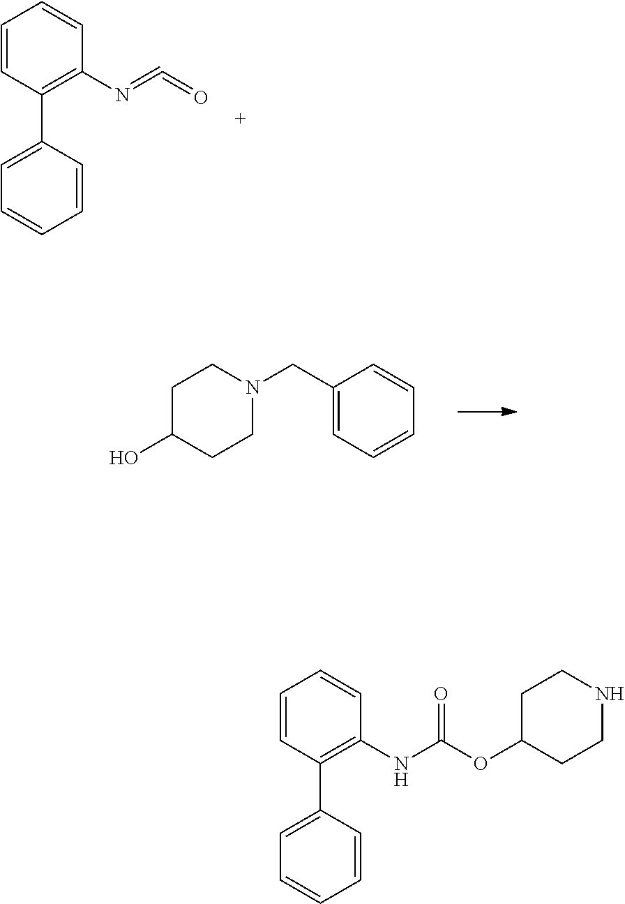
C1=CC(C2=CC=CC=C2)=C(NC(OC2CCNCC2)=O)C=C1.C1=CC(C2=CC=CC=C2)=C(N=C=O)C=C1.N1(CC2=CC=CC=C2)CCC(O)CC1
